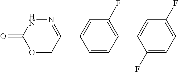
N1C(=O)OCC(C2=CC(F)=C(C3=CC(F)=CC=C3F)C=C2)=N1
